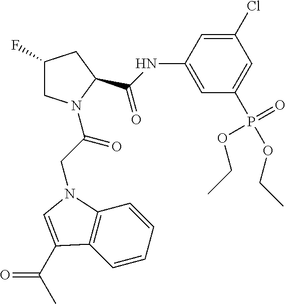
C1C(F)CC(C(=O)NC2=CC(P(OCC)(=O)OCC)=CC(Cl)=C2)N1C(CN1C2=C(C=CC=C2)C(C(=O)C)=C1)=O
